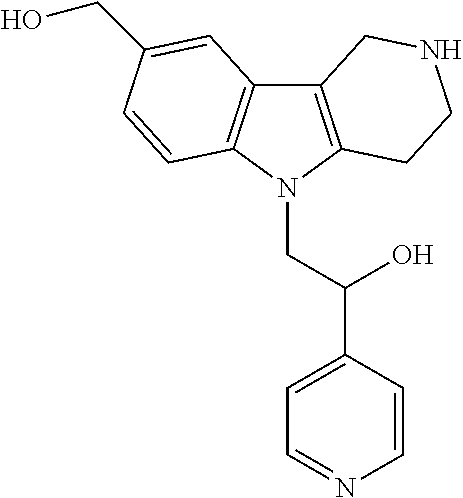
C12=C(N(CC(C3=CC=NC=C3)O)C3=C1C=C(CO)C=C3)CCNC2
